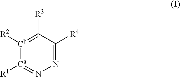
[Cb]1([R2])=C([R3])C([R4])=NN=[Ca]1[R1]
